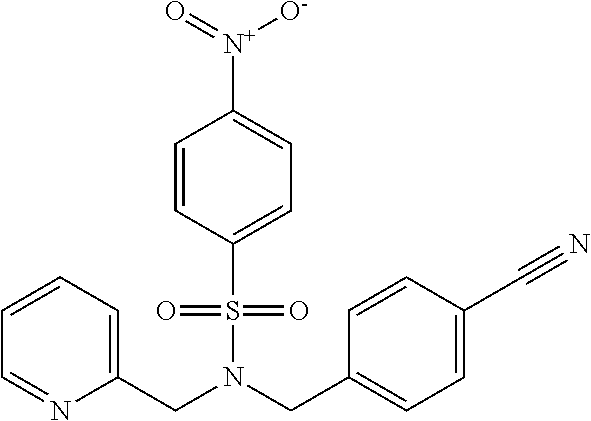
C(N(S(C1=CC=C([N+](=O)[O-])C=C1)(=O)=O)CC1=CC=C(C#N)C=C1)C1=CC=CC=N1
